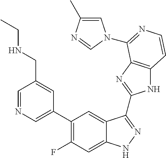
C1=C(C2=C(F)C=C3C(=C2)C(C2=NC4=C(N2)C=CN=C4N2C=C(C)N=C2)=NN3)C=C(CNCC)C=N1
